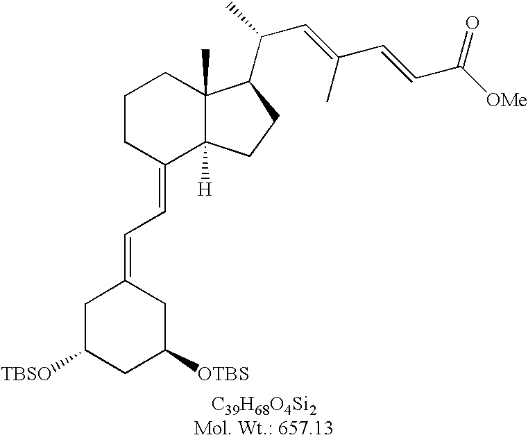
C1C([TBSO])CC([OTBS])CC1=CC=C1C2([H])C(C)(CCC1)C(C(C)C=C(C=CC([OMe])=O)C)CC2
